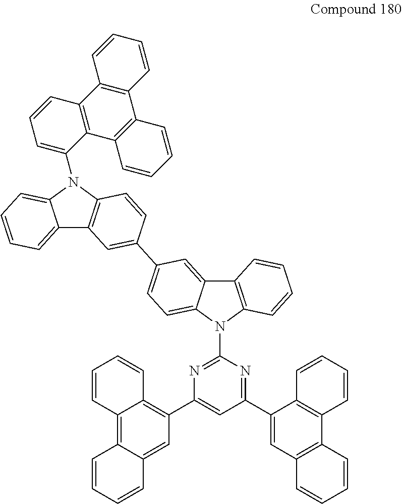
C1(N2C3=CC=CC=C3C3=C2C=CC(C2=CC=C4C(=C2)C2=C(N4C4=NC(C5=C6C(=C7C(=C5)C=CC=C7)C=CC=C6)=CC(C5=CC6=C(C7=C5C=CC=C7)C=CC=C6)=N4)C=CC=C2)=C3)=CC=CC2=C1C1=C(C3=C2C=CC=C3)C=CC=C1
